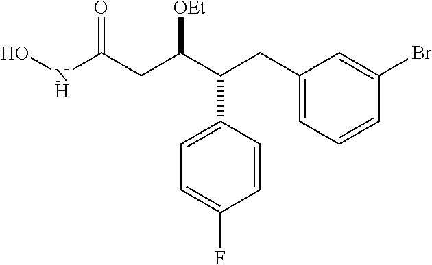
ONC(CC(C(CC1=CC=CC(Br)=C1)C1=CC=C(F)C=C1)[OEt])=O
